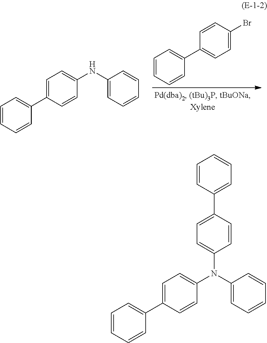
C1=CC(Br)=CC=C1C1=CC=CC=C1.C1=C(C2=CC=CC=C2)C=CC(NC2=CC=CC=C2)=C1.C1=C(C2=CC=CC=C2)C=CC(N(C2=CC=CC=C2)C2=CC=C(C3=CC=CC=C3)C=C2)=C1
